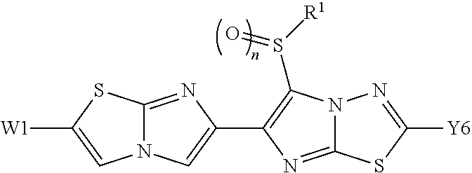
N12C(=NC(C3=C(S([R1])=O)N4C(=N3)SC([Y6])=N4)=C1)SC([W1])=C2
